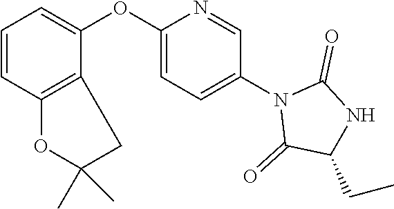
C1=CC2=C(C(OC3=CC=C(N4C(=O)C(CC)NC4=O)C=N3)=C1)CC(C)(C)O2
